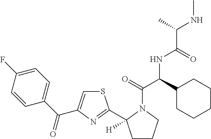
C1=C(F)C=CC(C(=O)C2=CSC(C3([H])CCCN3C(=O)C(C3CCCCC3)NC(C(C)NC)=O)=N2)=C1
